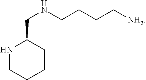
N1CCCCC1CNCCCC[NH2]
